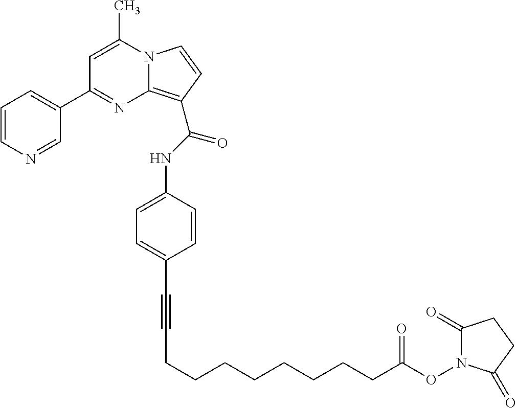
C1(C#CCCCCCCCCC(ON2C(=O)CCC2=O)=O)=CC=C(NC(=O)C2=C3N(C=C2)C(C)=CC(C2=CC=CN=C2)=N3)C=C1
